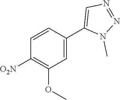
C1([O2N])=C(OC)C=C(C2=CN=NN2C)C=C1
